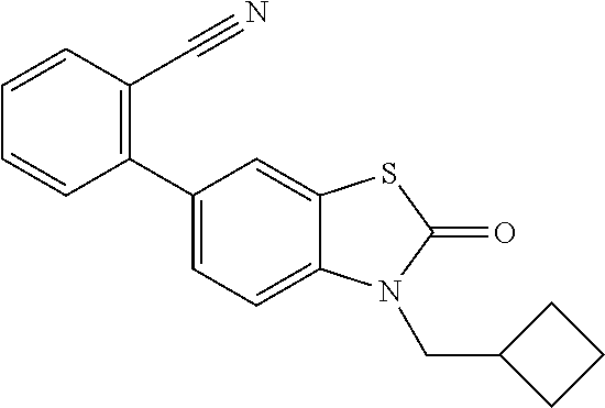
C1(C2=CC=C3C(=C2)SC(=O)N3CC2CCC2)=C(C#N)C=CC=C1
